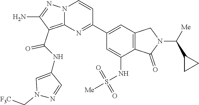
N1(C(C2CC2)[Me])CC2=C(C(NS(=O)(=O)[Me])=CC(C3=NC4=C(C(NC5=CN(C[F3C])N=C5)=O)C(N)=NN4C=C3)=C2)C1=O
